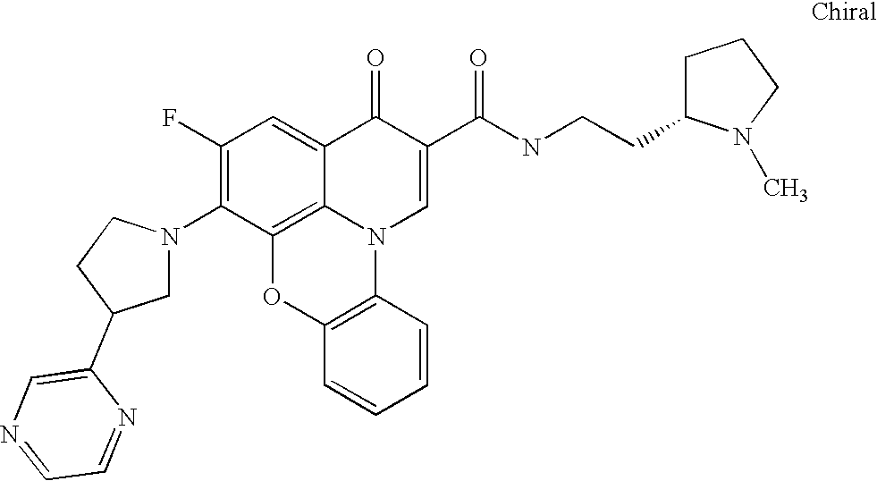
C1(F)=C(N2CC(C3=CN=CC=N3)CC2)C2=C3C(=C1)C(=O)C(C(NCCC1CCCN1C)=O)=CN3C1=C(O2)C=CC=C1
